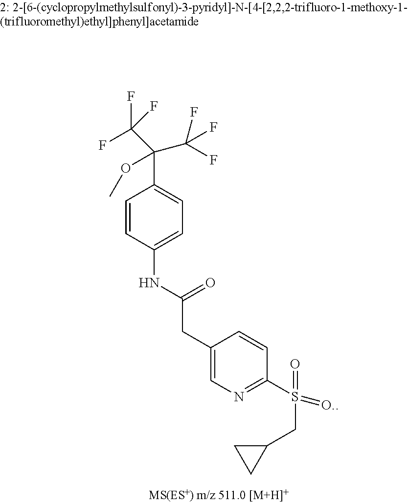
C1=CC(NC(CC2=CN=C(S(CC3CC3)(=O)=[O.])C=C2)=O)=CC=C1C(C(F)(F)F)(OC)C(F)(F)F
